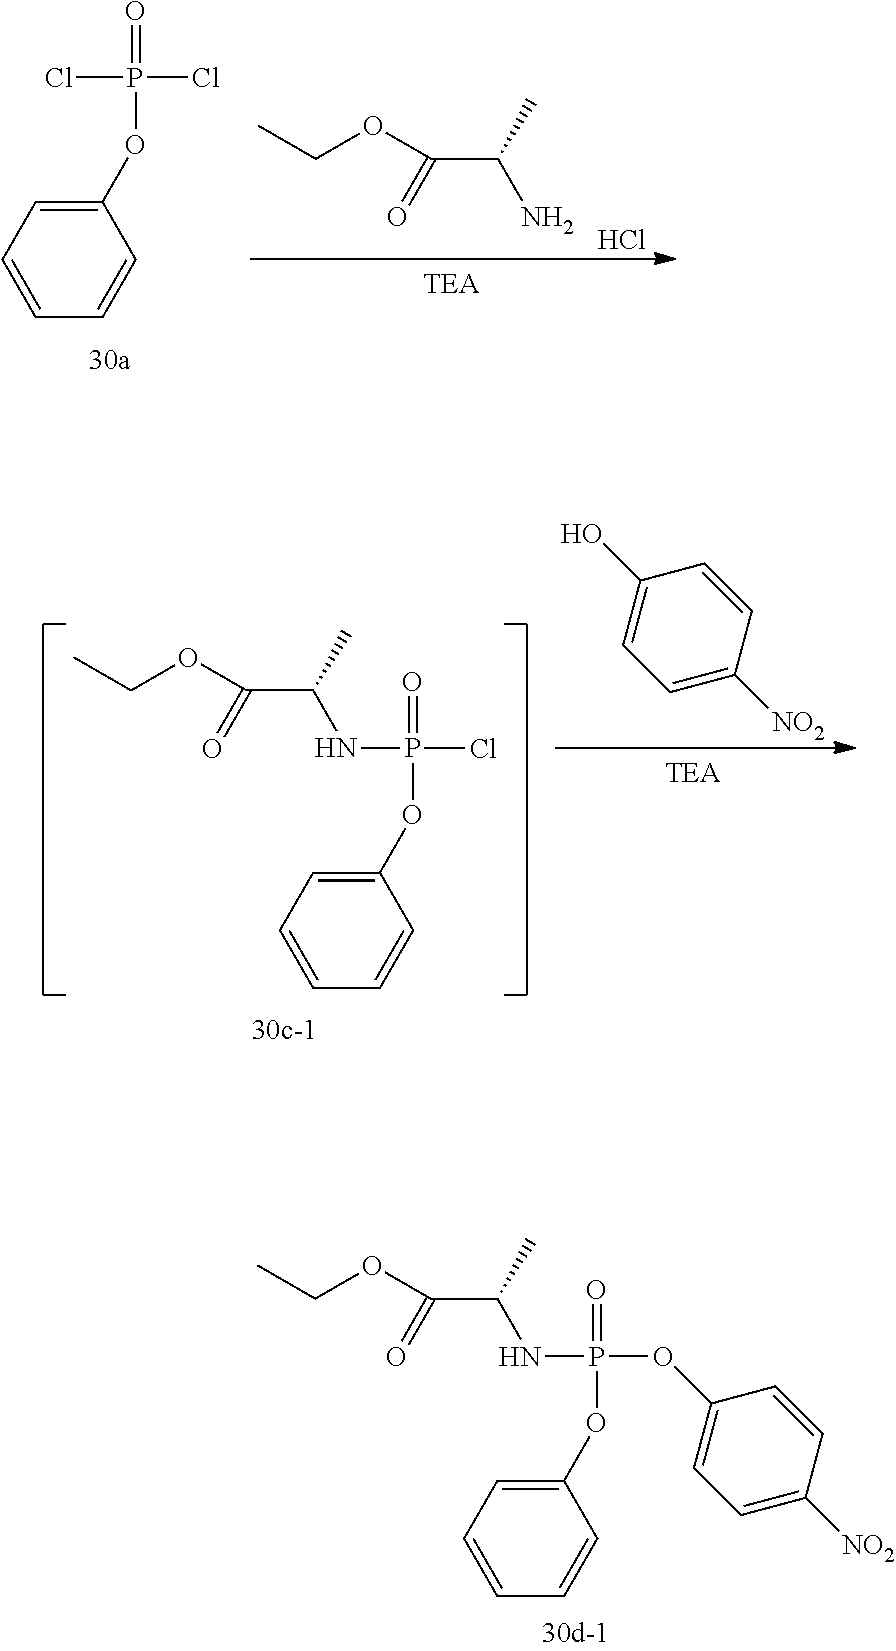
C1(OP(NC(C(=O)OCC)C)(OC2=CC=C([NO2])C=C2)=O)=CC=CC=C1.NC(C(=O)OCC)C.Cl.C1(OP(Cl)(=O)Cl)=CC=CC=C1.C1(OP(NC(C(=O)OCC)C)(Cl)=O)=CC=CC=C1.C1=CC(O)=CC=C1[NO2]
